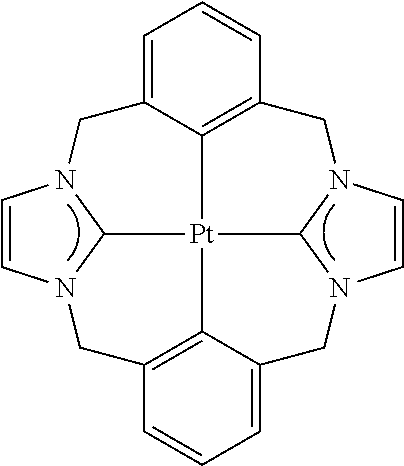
C12=C3C=CC=C1CN1C4[Pt]25C2=C(C=CC=C2CN2C5N(C=C2)C3)CN4C=C1
